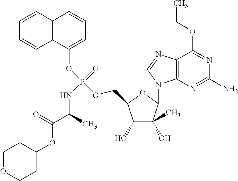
C1(O)C(C)(O)C(N2C3=C(N=C2)C(OCC)=NC(N)=N3)OC1COP(OC1=CC=CC2=C1C=CC=C2)(=O)NC(C(OC1CCOCC1)=O)C
